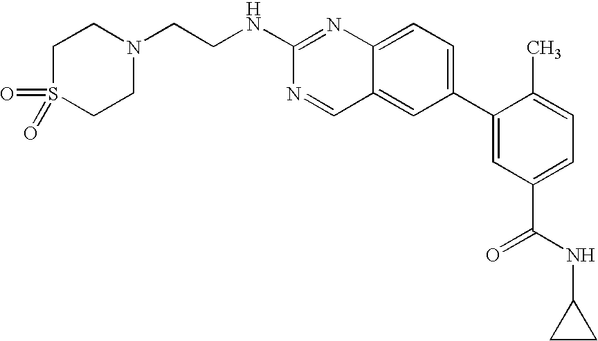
N1(CCNC2=NC3=CC=C(C4=CC(C(NC5CC5)=O)=CC=C4C)C=C3C=N2)CCS(=O)(=O)CC1
